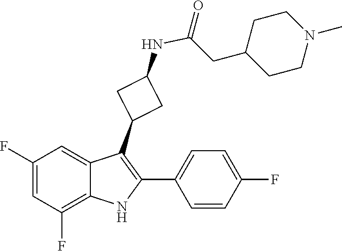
C(C1CCN(C)CC1)C(NC1CC(C2=C(C3=CC=C(F)C=C3)NC3=C(F)C=C(F)C=C23)C1)=O
